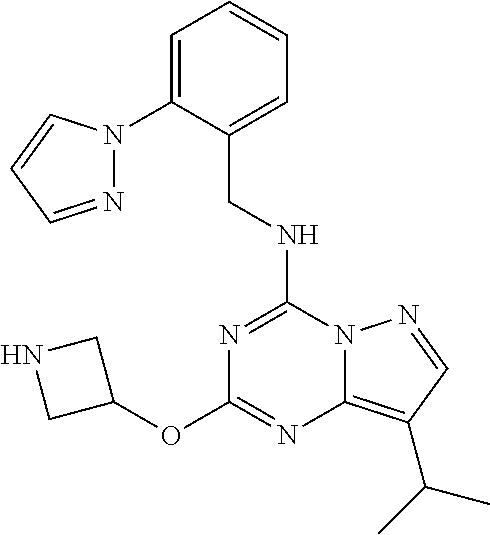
N(C1=NC(OC2CNC2)=NC2=C(C(C)C)C=NN12)CC1=CC=CC=C1N1N=CC=C1
